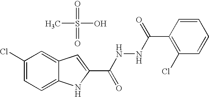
CS(O)(=O)=O.C1(Cl)=CC=C2C(=C1)C=C(C(NNC(C1=C(Cl)C=CC=C1)=O)=O)N2
